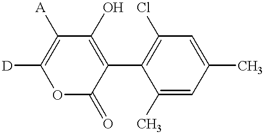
C1(C)=CC(C)=CC(Cl)=C1C1=C(O)C([A])=C([D])OC1=O
